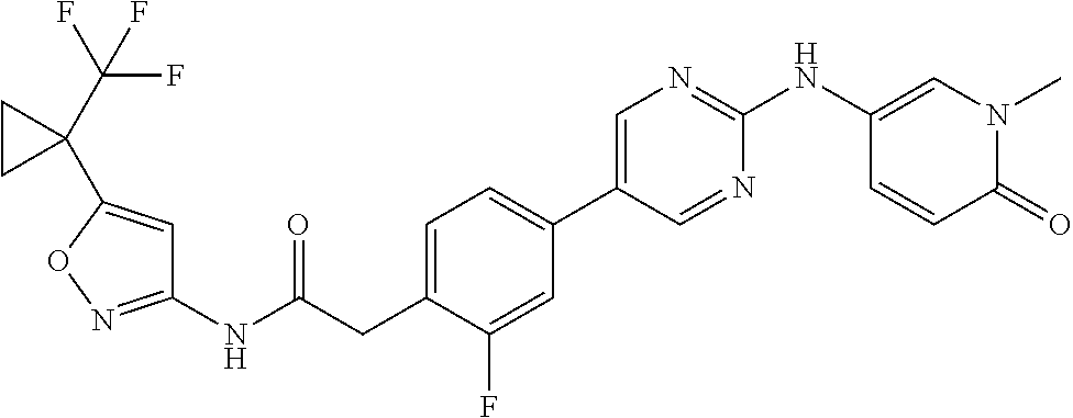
C1(NC(=O)CC2=CC=C(C3=CN=C(NC4=CN(C)C(=O)C=C4)N=C3)C=C2F)=NOC(C2(C(F)(F)F)CC2)=C1
